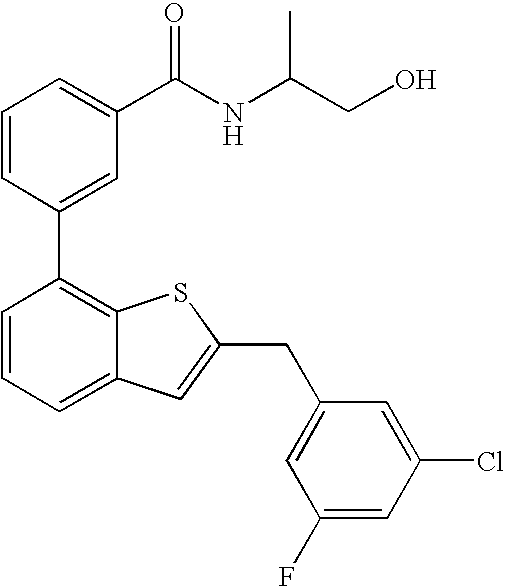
C1=CC(C2=C3C(=CC=C2)C=C(CC2=CC(F)=CC(Cl)=C2)S3)=CC(C(NC(CO)C)=O)=C1
